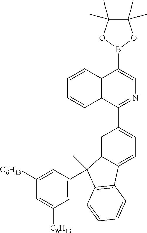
B1(C2=CN=C(C3=CC=C4C(=C3)C(C3=CC([C6H13])=CC([C6H13])=C3)(C)C3=C4C=CC=C3)C3=C2C=CC=C3)OC(C)(C)C(C)(C)O1
